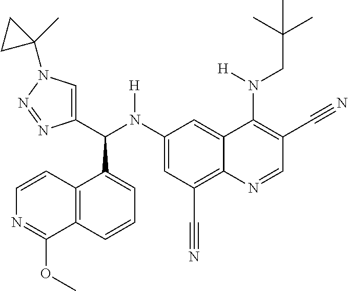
C1(N(C(C2=CN(C3(C)CC3)N=N2)C2=CC=CC3=C2C=CN=C3OC)[H])=CC(C#N)=C2C(=C1)C(N(CC(C)(C)C)[H])=C(C#N)C=N2
